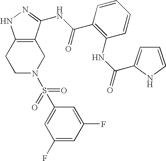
C1C2=C(CCN1S(C1=CC(F)=CC(F)=C1)(=O)=O)NN=C2NC(C1=C(NC(C2=CC=CN2)=O)C=CC=C1)=O
